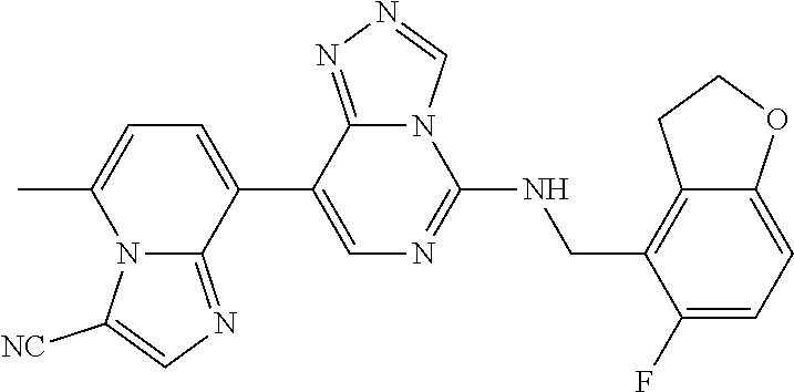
C12=NN=CN1C(NCC1=C3CCOC3=CC=C1F)=NC=C2C1=CC=C(C)N2C1=NC=C2[NC]
